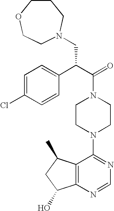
C(N1CCN(C2=NC=NC3=C2C(C)CC3O)CC1)(C(C1=CC=C(Cl)C=C1)CN1CCOCCC1)=O
